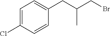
C1=C(Cl)C=CC(CC(CBr)C)=C1
